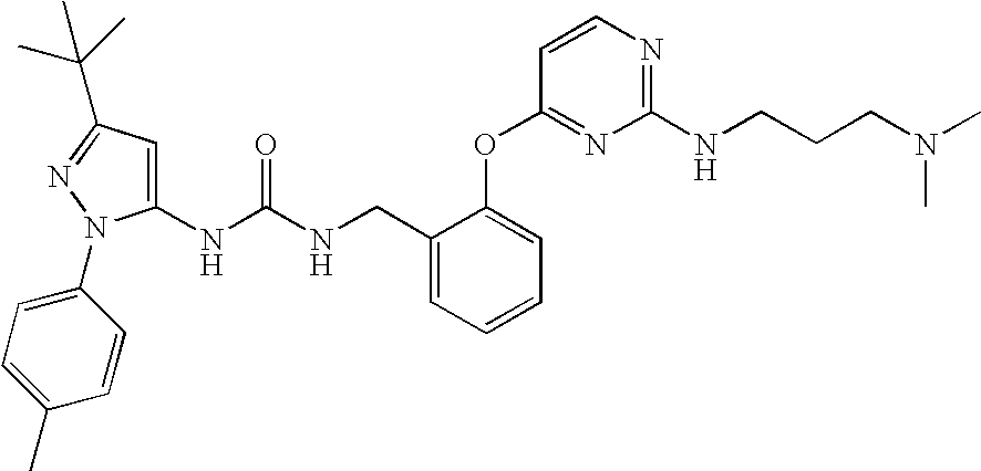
C1(NC(NCC2=CC=CC=C2OC2=NC(NCCCN(C)C)=NC=C2)=O)=CC(C(C)(C)C)=NN1C1=CC=C(C)C=C1
